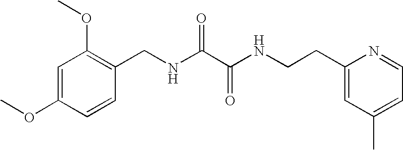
C1=CC(OC)=CC(OC)=C1CNC(C(NCCC1=CC(C)=CC=N1)=O)=O
